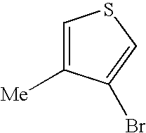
C1=C([Me])C(Br)=CS1
